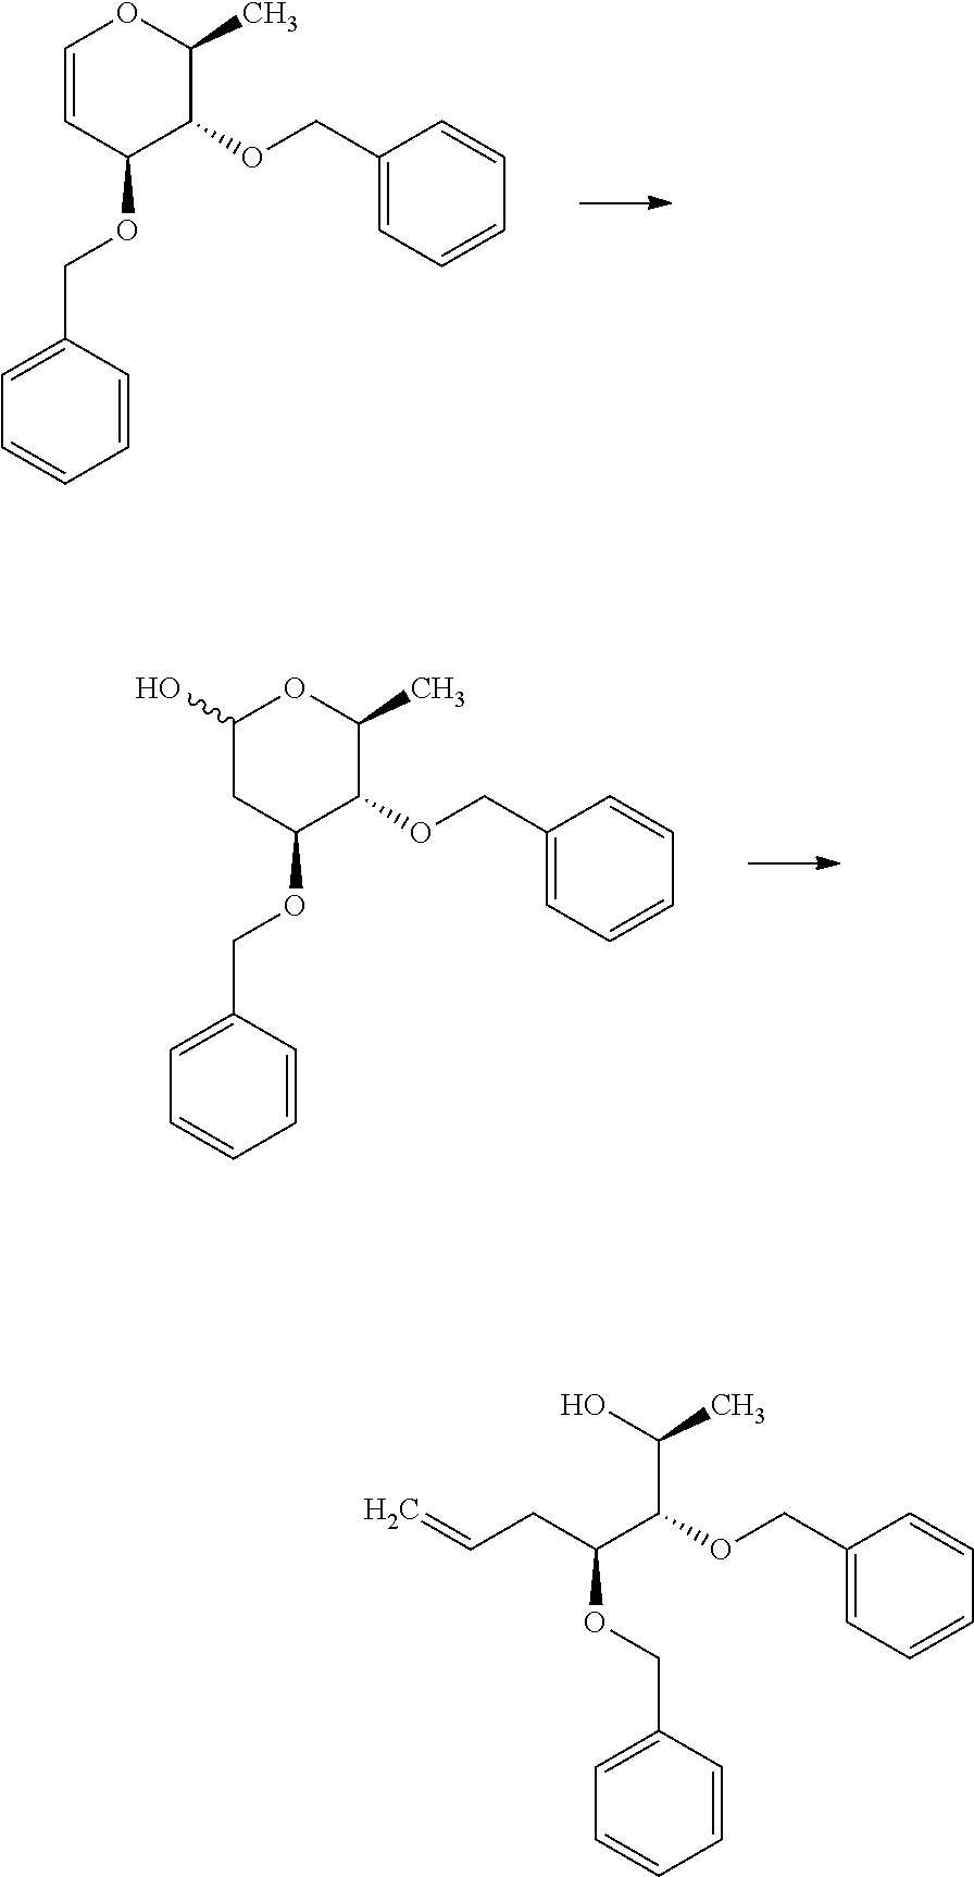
C1=CC=CC(COC2C(OCC3=CC=CC=C3)C(C)OC=C2)=C1.C1=CC=CC(COC2C(OCC3=CC=CC=C3)C(C)OC(O)C2)=C1.C1=CC=CC(COC(C(C(O)C)OCC2=CC=CC=C2)CC=C)=C1
